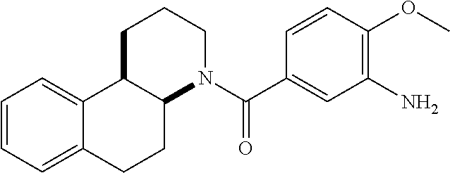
C12=CC=CC=C1CCC1C2CCCN1C(=O)C1=CC(N)=C(OC)C=C1
